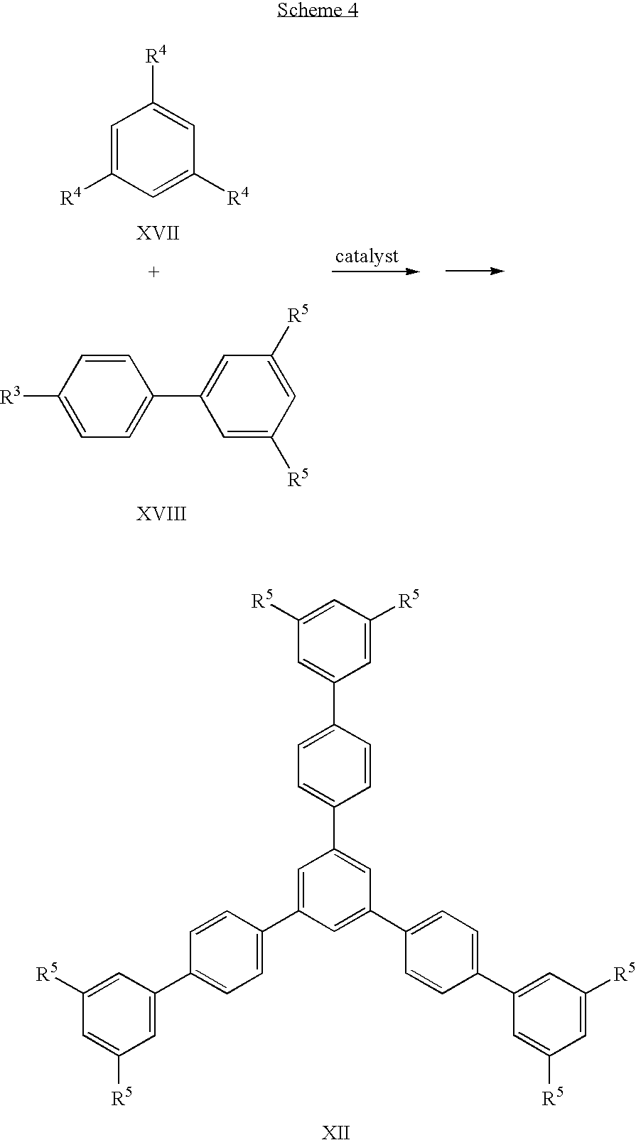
C1([R5])=CC([R5])=CC(C2=CC=C(C3=CC(C4=CC=C(C5=CC([R5])=CC([R5])=C5)C=C4)=CC(C4=CC=C(C5=CC([R5])=CC([R5])=C5)C=C4)=C3)C=C2)=C1.C1([R4])=CC([R4])=CC([R4])=C1.C1=C([R3])C=CC(C2=CC([R5])=CC([R5])=C2)=C1
